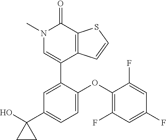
S1C=CC2=C1C(=O)N(C)C=C2C1=CC(C2(O)CC2)=CC=C1OC1=C(F)C=C(F)C=C1F
